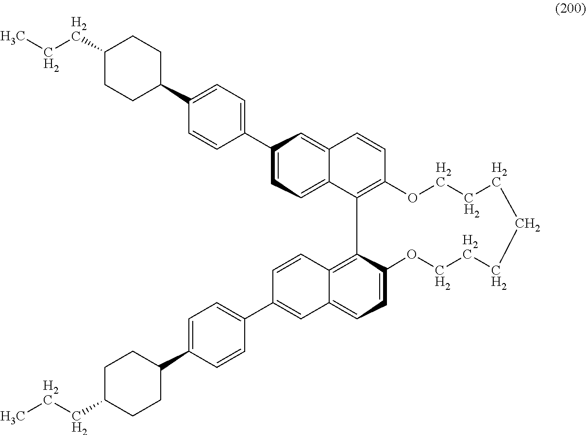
CCCC1CCC(C2=CC=C(C3=CC=C4C(=C3)C=CC3=C4C4=C5C(=CC=C4OCCCCCCCO3)C=C(C3=CC=C(C4CCC(CCC)CC4)C=C3)C=C5)C=C2)CC1
